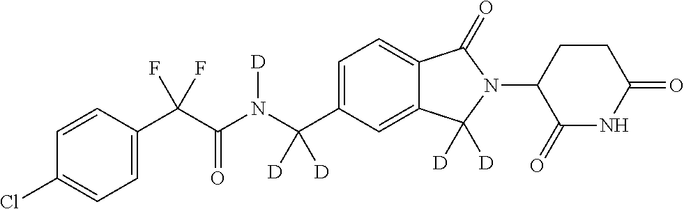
C1=CC(C(C(N(C(C2=CC=C3C(=C2)C([D])([D])N(C2C(=O)NC(=O)CC2)C3=O)([D])[D])[D])=O)(F)F)=CC=C1Cl
